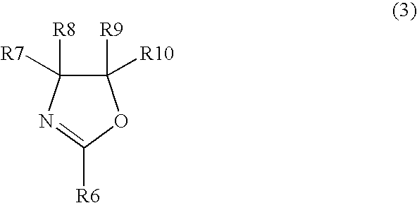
C1([R9])([R10])C([R8])([R7])N=C([R6])O1
